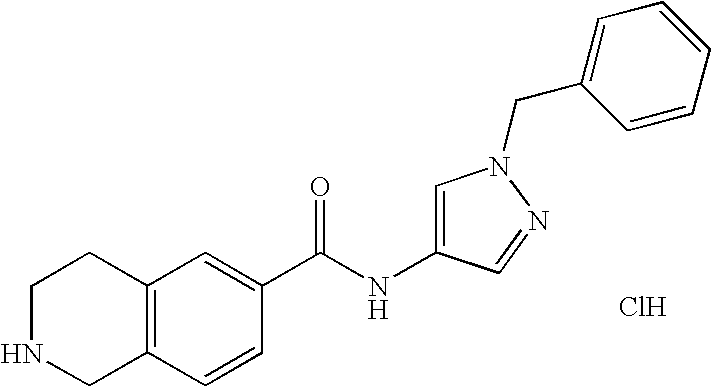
C1NCC2=C(C1)C=C(C(NC1=CN(CC3=CC=CC=C3)N=C1)=O)C=C2.Cl
